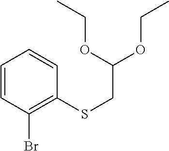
C1=CC(Br)=C(SCC(OCC)OCC)C=C1
